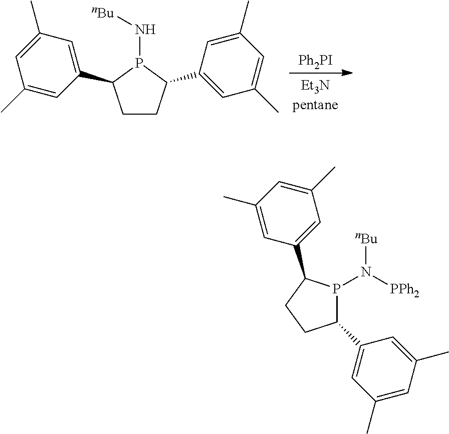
C1CC(C2=CC(C)=CC(C)=C2)P(N[nBu])C1C1=CC(C)=CC(C)=C1.[Ph2PI].C1(C2=CC(C)=CC(C)=C2)P(N([nBu])[PPh2])C(C2=CC(C)=CC(C)=C2)CC1
